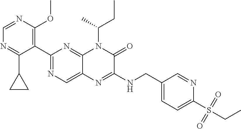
C1(C2=NC=C3C(=N2)N(C(CC)C)C(=O)C(NCC2=CC=C(S(=O)(=O)CC)N=C2)=N3)=C(OC)N=CN=C1C1CC1
